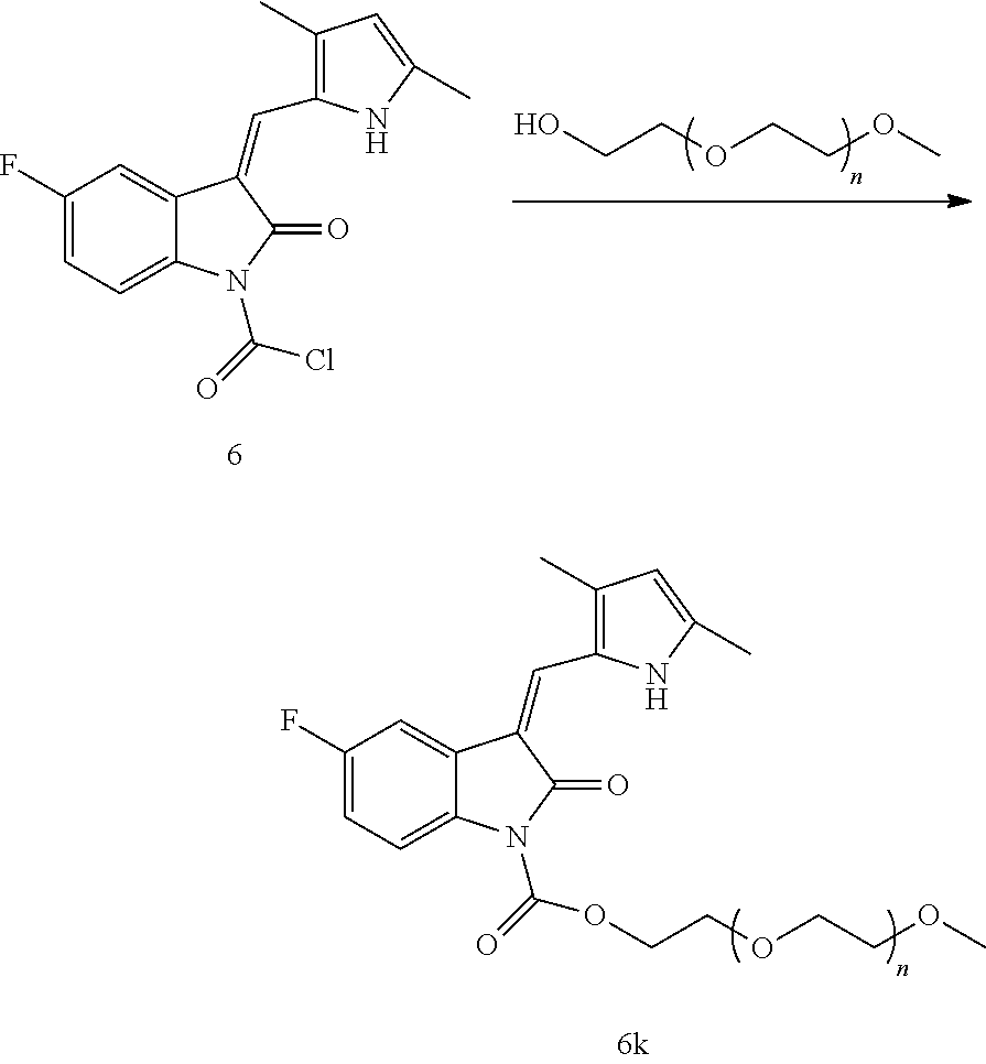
C1(F)=CC=C2C(=C1)C(=CC1=C(C)C=C(C)N1)C(=O)N2C(Cl)=O.OCCOCCOC.C1(F)=CC=C2C(=C1)C(=CC1=C(C)C=C(C)N1)C(=O)N2C(=O)OCCOCCOC
